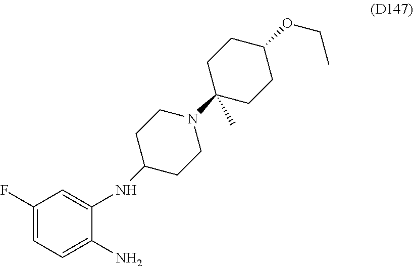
C1(F)=CC=C(N)C(NC2CCN(C3(C)CCC(OCC)CC3)CC2)=C1
